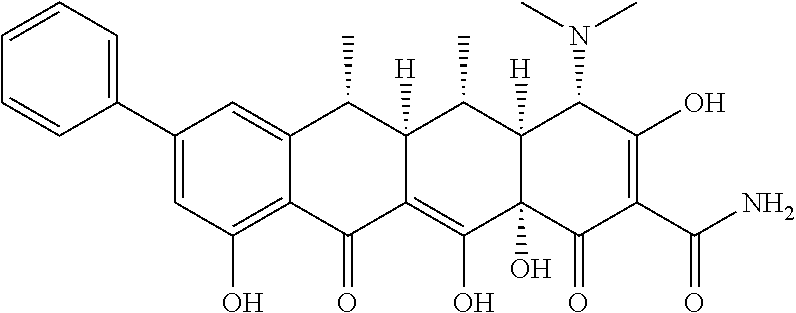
C1(C2=CC=CC=C2)=CC(O)=C2C(=C1)C(C)C1([H])C(=C(O)C3(O)C([H])(C1C)C(N(C)C)C(O)=C(C(N)=O)C3=O)C2=O
